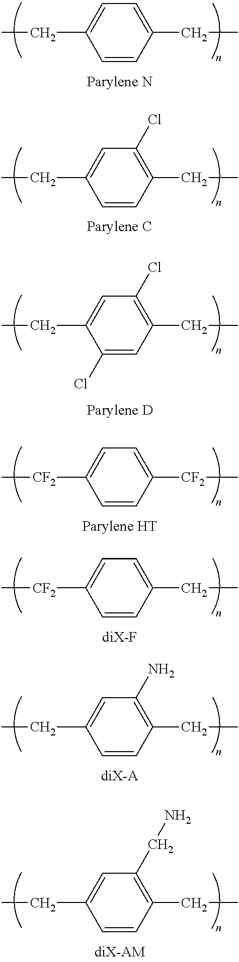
C1(CC)=CC=C(CC)C=C1.C1(CC)=CC=C([CF2]C)C=C1.C1(CC)=C(Cl)C=C(CC)C=C1.C1(CC)=C(N)C=C(CC)C=C1.C1(CC)=C(Cl)C=C(CC)C(Cl)=C1.C1([CF2]C)=CC=C([CF2]C)C=C1.C1(CC)=C(CN)C=C(CC)C=C1
